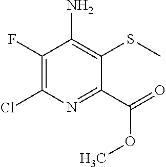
C1(F)=C(Cl)N=C(C(=O)OC)C(SC)=C1N
